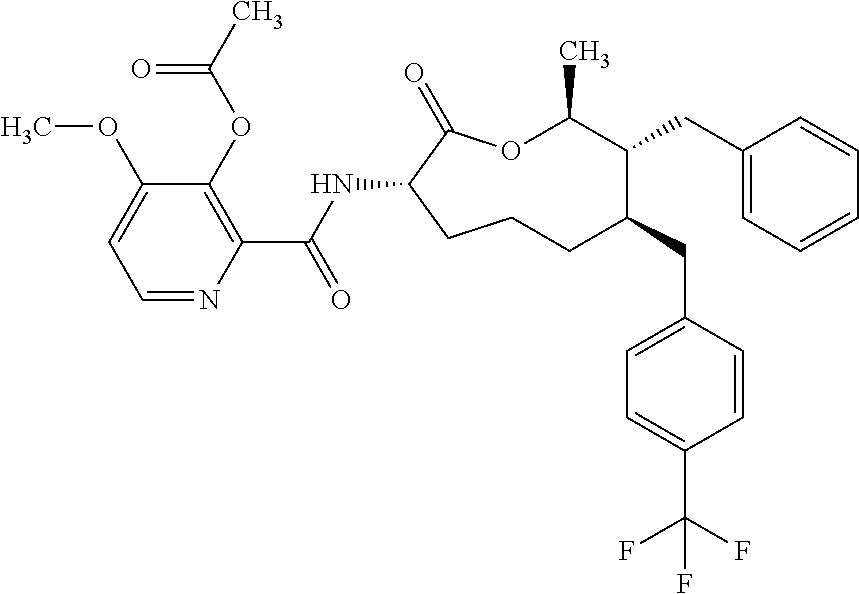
C1CC(NC(C2=C(OC(C)=O)C(OC)=CC=N2)=O)C(=O)OC(C)C(CC2=CC=CC=C2)C(CC2=CC=C(C(F)(F)F)C=C2)C1
